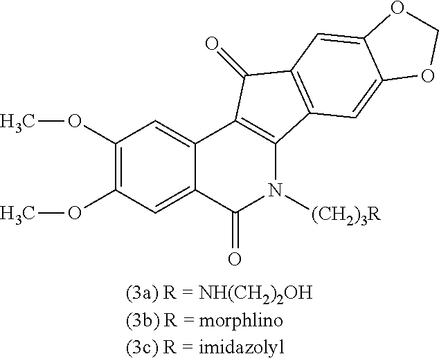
C1(OC)=C(OC)C=C2C(=C1)C1=C(N([(CH2)3R])C2=O)C2=C(C1=O)C=C1C(=C2)OCO1
